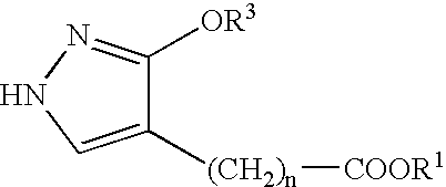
C1([(CH2)n][COOR1])=CNN=C1[OR3]
